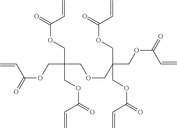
C=CC(=O)OCC(COC(=O)C=C)(COCC(COC(=O)C=C)(COC(=O)C=C)COC(=O)C=C)COC(=O)C=C
